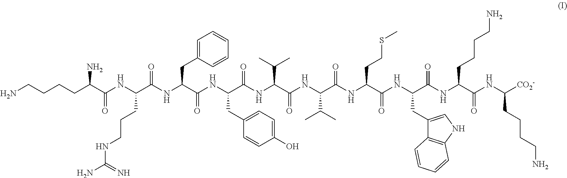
NCCCCC(C(NC(C(NC(C(NC(C(NC(C(NC(C(NC(C(NC(C(NC(C(NC([CO2-])CCCCN)=O)CCCCN)=O)CC1=CNC2=C1C=CC=C2)=O)CCSC)=O)C(C)C)=O)C(C)C)=O)CC1=CC=C(O)C=C1)=O)CC1=CC=CC=C1)=O)CCCNC(N)=N)=O)N
